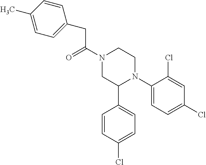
C(C(N1CC(C2=CC=C(Cl)C=C2)N(C2=CC=C(Cl)C=C2Cl)CC1)=O)C1=CC=C(C)C=C1
